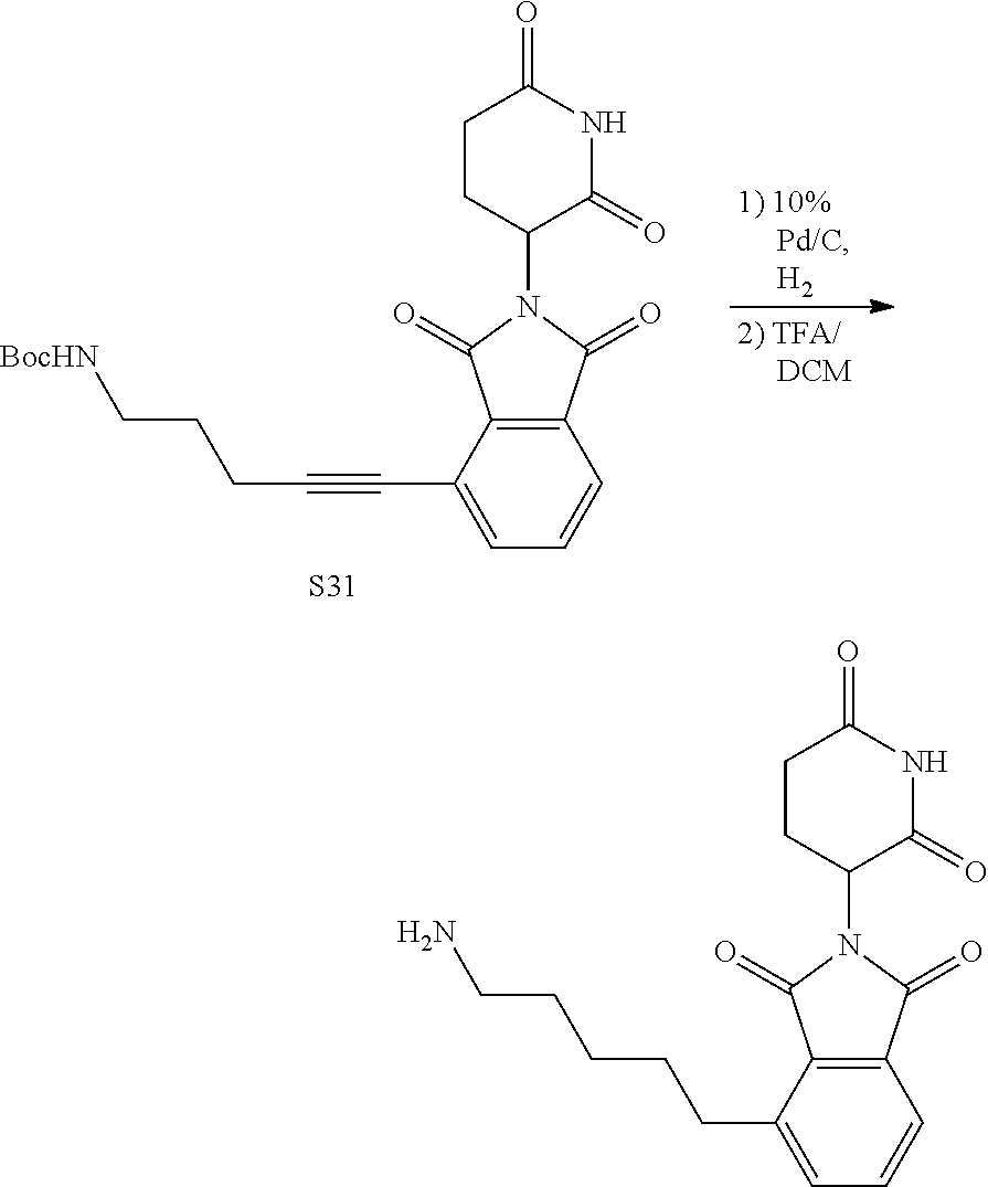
C1CC(N2C(=O)C3=C(C2=O)C=CC=C3CCCCCN)C(=O)NC1=O.C1CC(N2C(=O)C3=C(C2=O)C=CC=C3C#CCCC[BocHN])C(=O)NC1=O.[S31]
